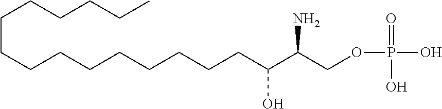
C(C(C(COP(=O)(O)O)N)O)CCCCCCCCCCCCCC
